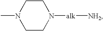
C1CN([alk][NH2])CCN1C
